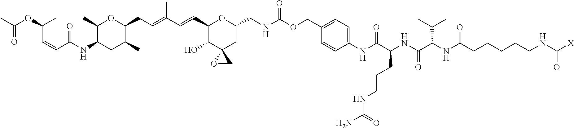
C1(C=CC(=CCC2OC(C)C(NC(C=CC(OC(C)=O)C)=O)CC2C)C)C(O)C2(CC(CNC(OCC3=CC=C(NC(C(CCCNC(N)=O)NC(=O)C(C(C)C)NC(CCCCCNC([X])=O)=O)=O)C=C3)=O)O1)OC2
